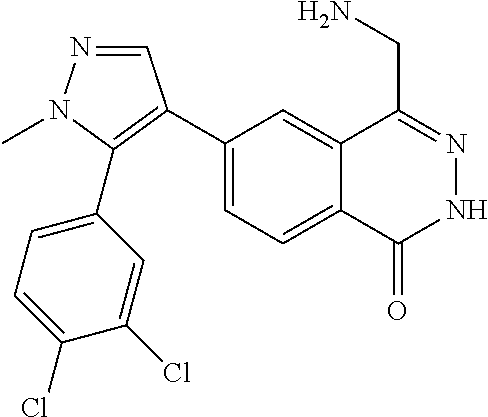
C1(C2=C(C3=CC=C(Cl)C(Cl)=C3)N(C)N=C2)=CC=C2C(=C1)C(CN)=NNC2=O
